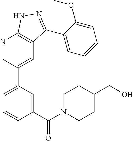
N1=CC(C2=CC=CC(C(N3CCC(CO)CC3)=O)=C2)=CC2=C1NN=C2C1=CC=CC=C1OC
